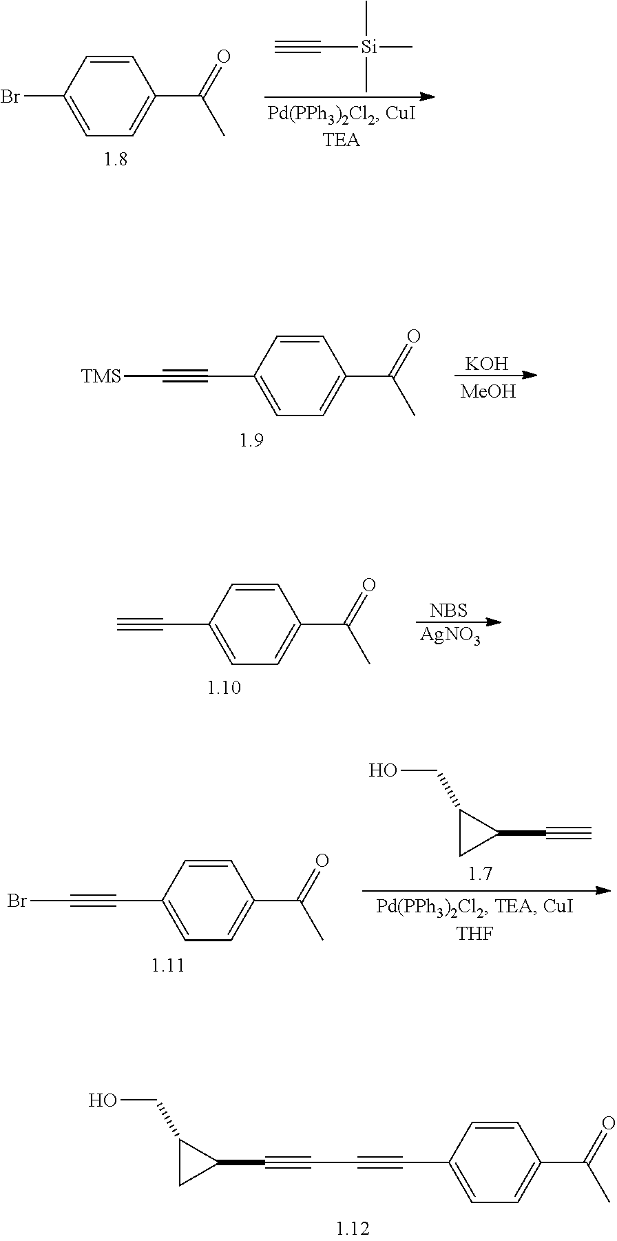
C1=CC(C#CC#CC2C(CO)C2)=CC=C1C(=O)C.C1=CC(Br)=CC=C1C(=O)C.C[Si](C)(C)C#C.C1=CC(C#C[TMS])=CC=C1C(=O)C.[KOH].[MeOH].C1=CC(C#C)=CC=C1C(=O)C.[NBS].[AgNO3].C1=CC(C#CBr)=CC=C1C(=O)C.C#CC1C(CO)C1
